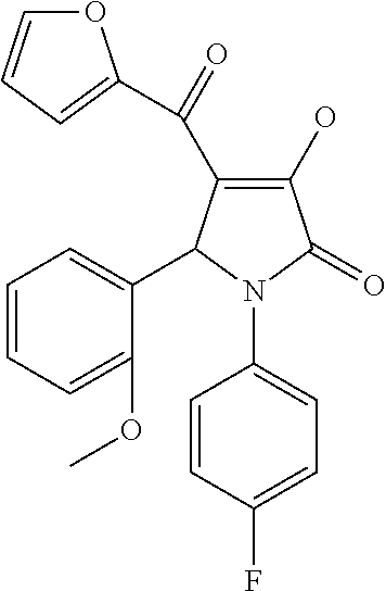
C1(O)=C(C(=O)C2=CC=CO2)C(C2=CC=CC=C2OC)N(C2=CC=C(F)C=C2)C1=O
